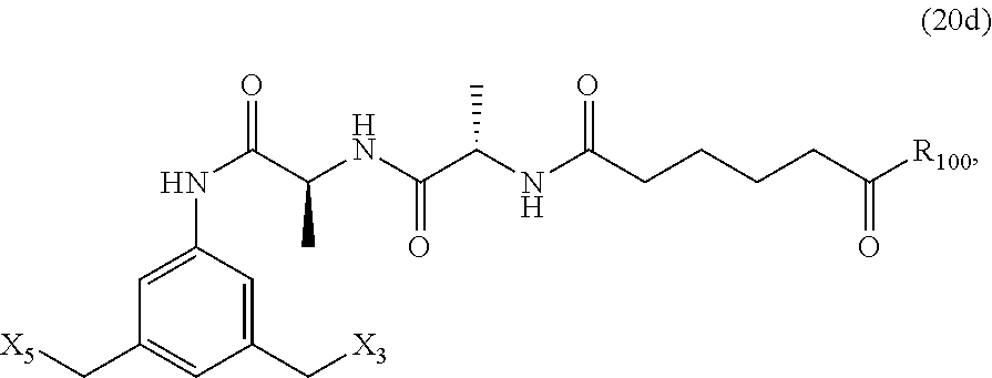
[X3]CC1=CC(NC(C(NC(C(NC(CCCCC([R100])=O)=O)C)=O)C)=O)=CC(C[X5])=C1
